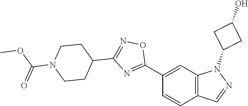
C1(C2=NC(C3CCN(C(OC)=O)CC3)=NO2)=CC2=C(C=C1)C=NN2C1CC(O)C1
